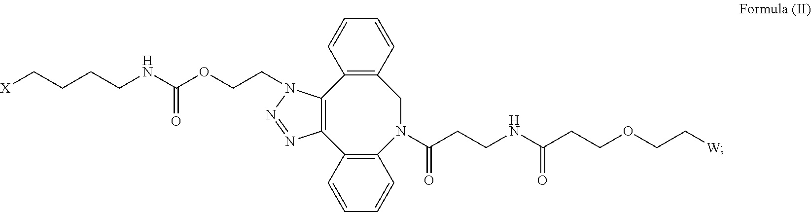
C1=CC2=C(C=C1)C1=C(C3=C(N(C(CCNC(CCOCC[W])=O)=O)C2)C=CC=C3)N=NN1CCOC(NCCCC[X])=O
